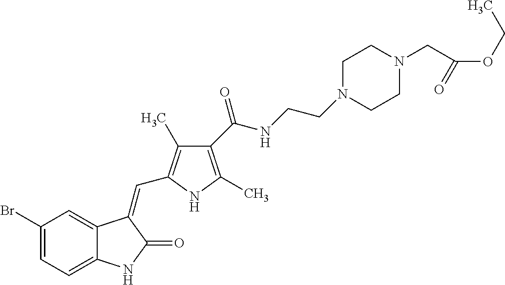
C1(Br)=CC=C2C(=C1)C(=CC1=C(C)C(C(NCCN3CCN(CC(OCC)=O)CC3)=O)=C(C)N1)C(=O)N2
